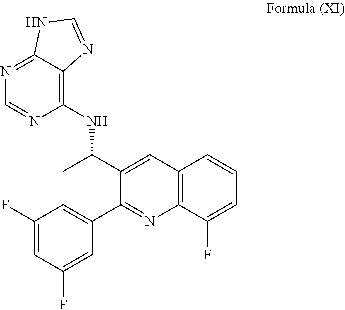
N1=C2C(=C(NC(C)C3=CC4=C(N=C3C3=CC(F)=CC(F)=C3)C(F)=CC=C4)N=C1)N=CN2
